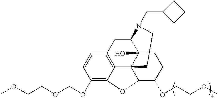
C(COCOC1=C2C3=C(C=C1)CC1C4(O)C3(C(C(OCCOC)CC4)O2)CCN1CC1CCC1)OC
